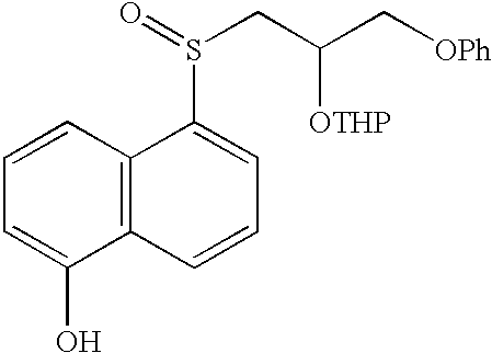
C12=C(C=CC=C1O)C(S(CC(C[OPh])[OTHP])=O)=CC=C2
